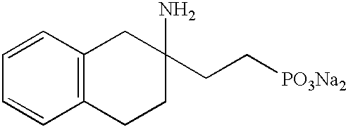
C1(CC[PO3Na2])(N)CC2=C(CC1)C=CC=C2
